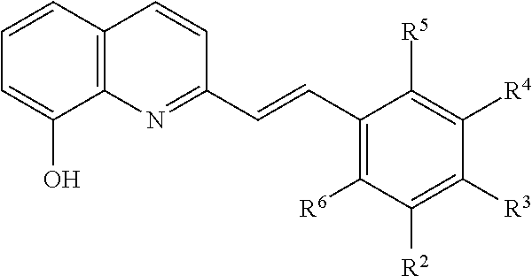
C1=CC2=C(C(O)=C1)N=C(C=CC1=C([R6])C([R2])=C([R3])C([R4])=C1[R5])C=C2
